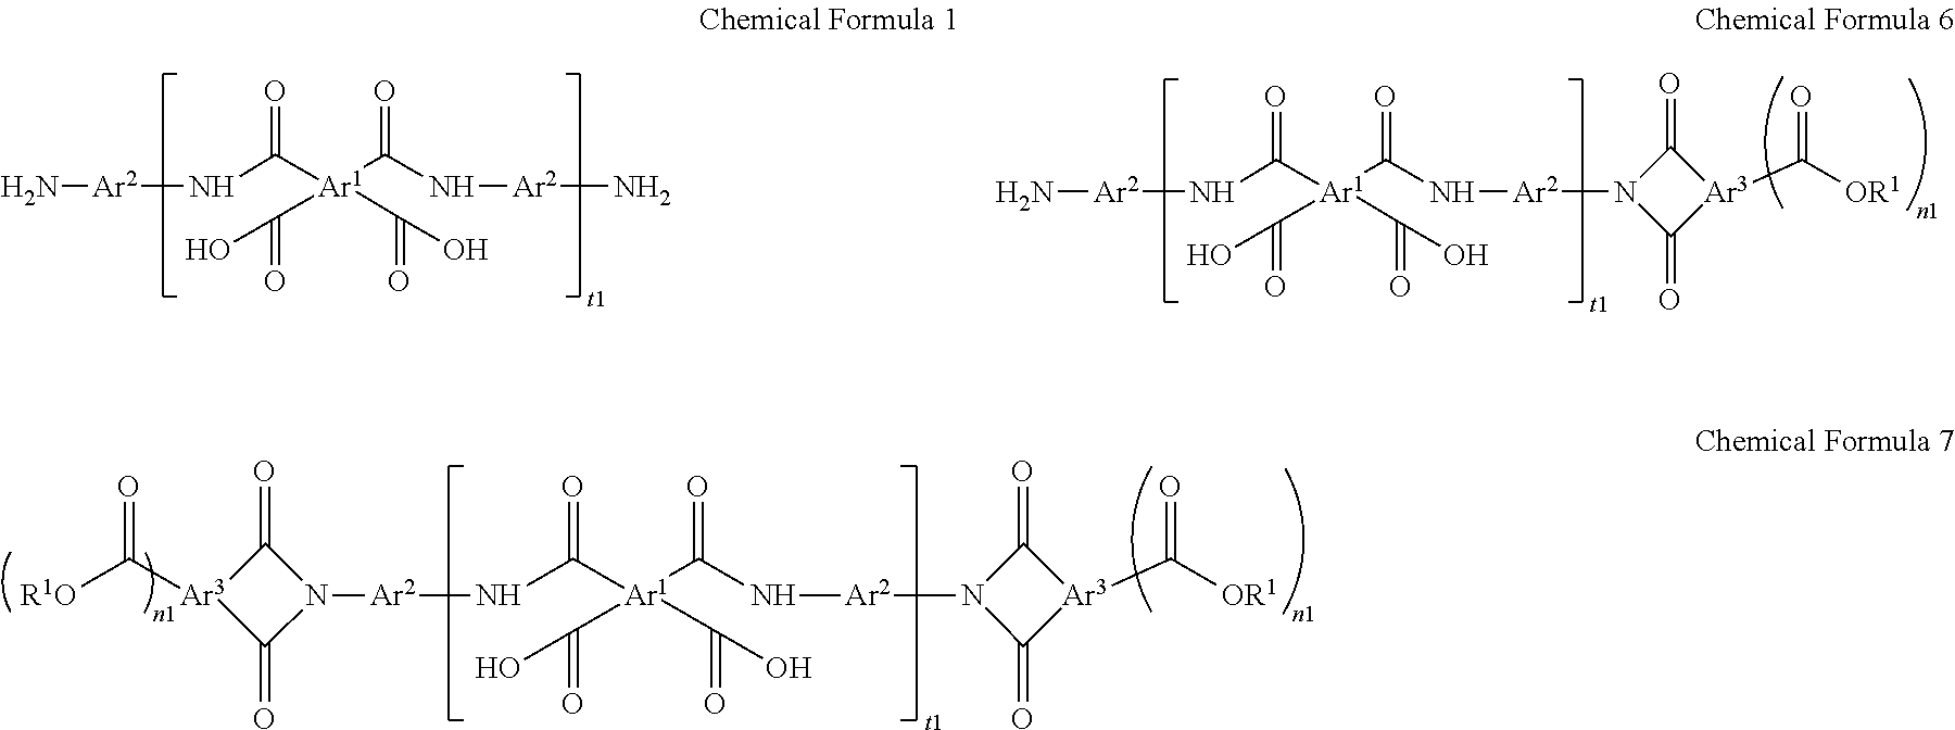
N[Ar2]NC([Ar1](C(N[Ar2]N)=O)(C(=O)O)C(O)=O)=O.N[Ar2]NC([Ar1](C(N[Ar2]N1C(=O)[Ar3](C([OR1])=O)C1=O)=O)(C(=O)O)C(O)=O)=O.N1([Ar2]NC([Ar1](C(N[Ar2]N2C(=O)[Ar3](C([OR1])=O)C2=O)=O)(C(=O)O)C(O)=O)=O)C(=O)[Ar3](C([R1O])=O)C1=O
